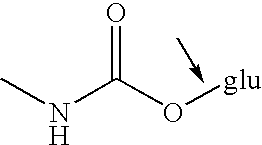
CNC(O[glu])=O
